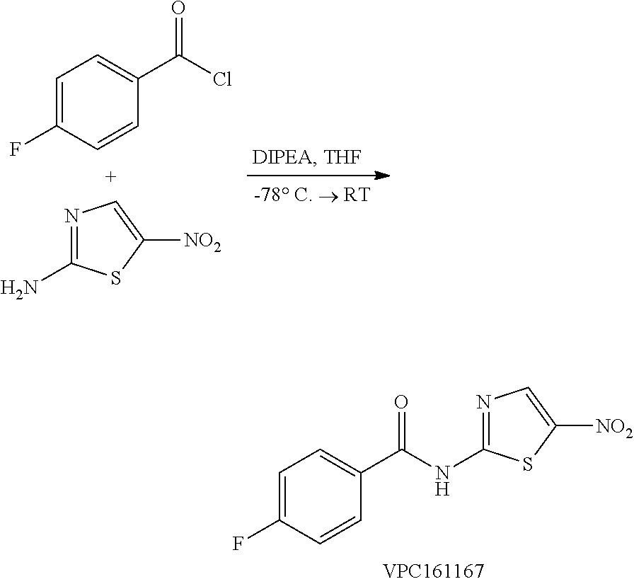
C1=C(F)C=CC(C(Cl)=O)=C1.N1=C(N)SC([NO2])=C1.C1=C(F)C=CC(C(NC2=NC=C([NO2])S2)=O)=C1
